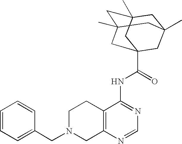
C1N(CC2=CC=CC=C2)CC2=C(C1)C(NC(=O)C13CC4(C)CC(C)(CC(C)(C1)C4)C3)=NC=N2
